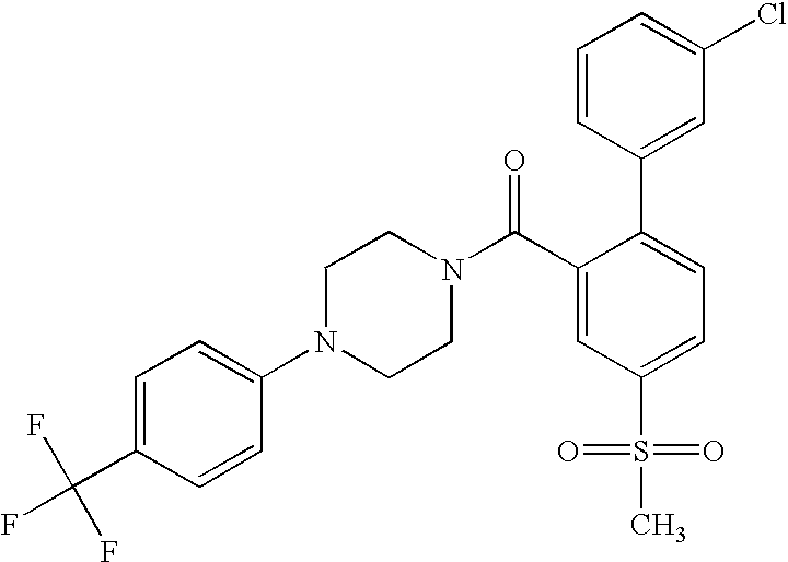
FC(C1=CC=C(N2CCN(C(C3=CC(S(=O)(=O)C)=CC=C3C3=CC(Cl)=CC=C3)=O)CC2)C=C1)(F)F
